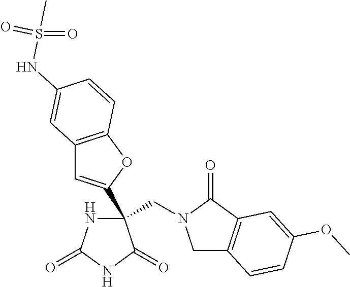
C12=C(OC(C3(CN4CC5=C(C4=O)C=C(OC)C=C5)NC(=O)NC3=O)=C1)C=CC(NS(C)(=O)=O)=C2
